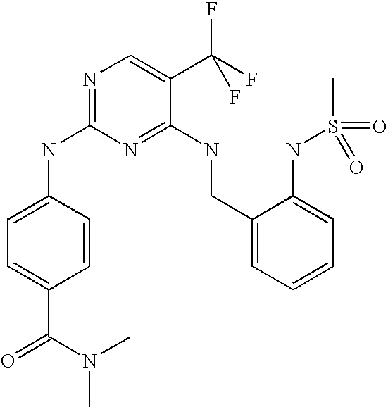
C1(CNC2=NC(NC3=CC=C(C(N(C)C)=O)C=C3)=NC=C2C(F)(F)F)=CC=CC=C1NS(C)(=O)=O
